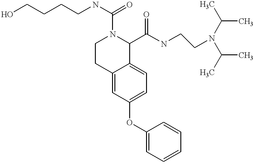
O(C1=CC=C2C(=C1)CCN(C(=O)NCCCCO)C2C(NCCN(C(C)C)C(C)C)=O)C1=CC=CC=C1
